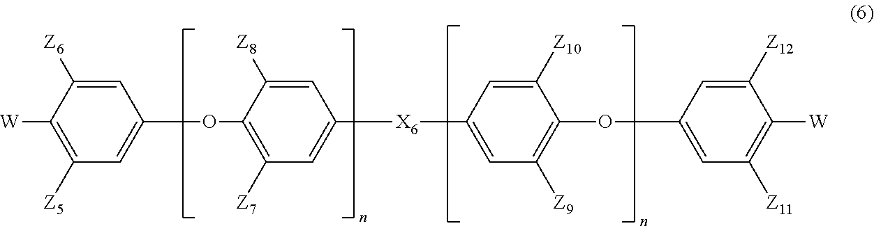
C1([W])=C([Z5])C=C(OC2=C([Z7])C=C([X6]C3=CC([Z9])=C(OC4=CC([Z11])=C([W])C([Z12])=C4)C([Z10])=C3)C=C2[Z8])C=C1[Z6]
